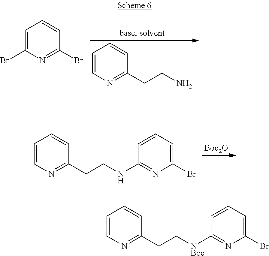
C1=CN=C(CCN)C=C1.C1=C(Br)N=C(Br)C=C1.[Boc2O].C1=CN=C(CCNC2=NC(Br)=CC=C2)C=C1.C1=CN=C(CC[NBoc]C2=NC(Br)=CC=C2)C=C1
